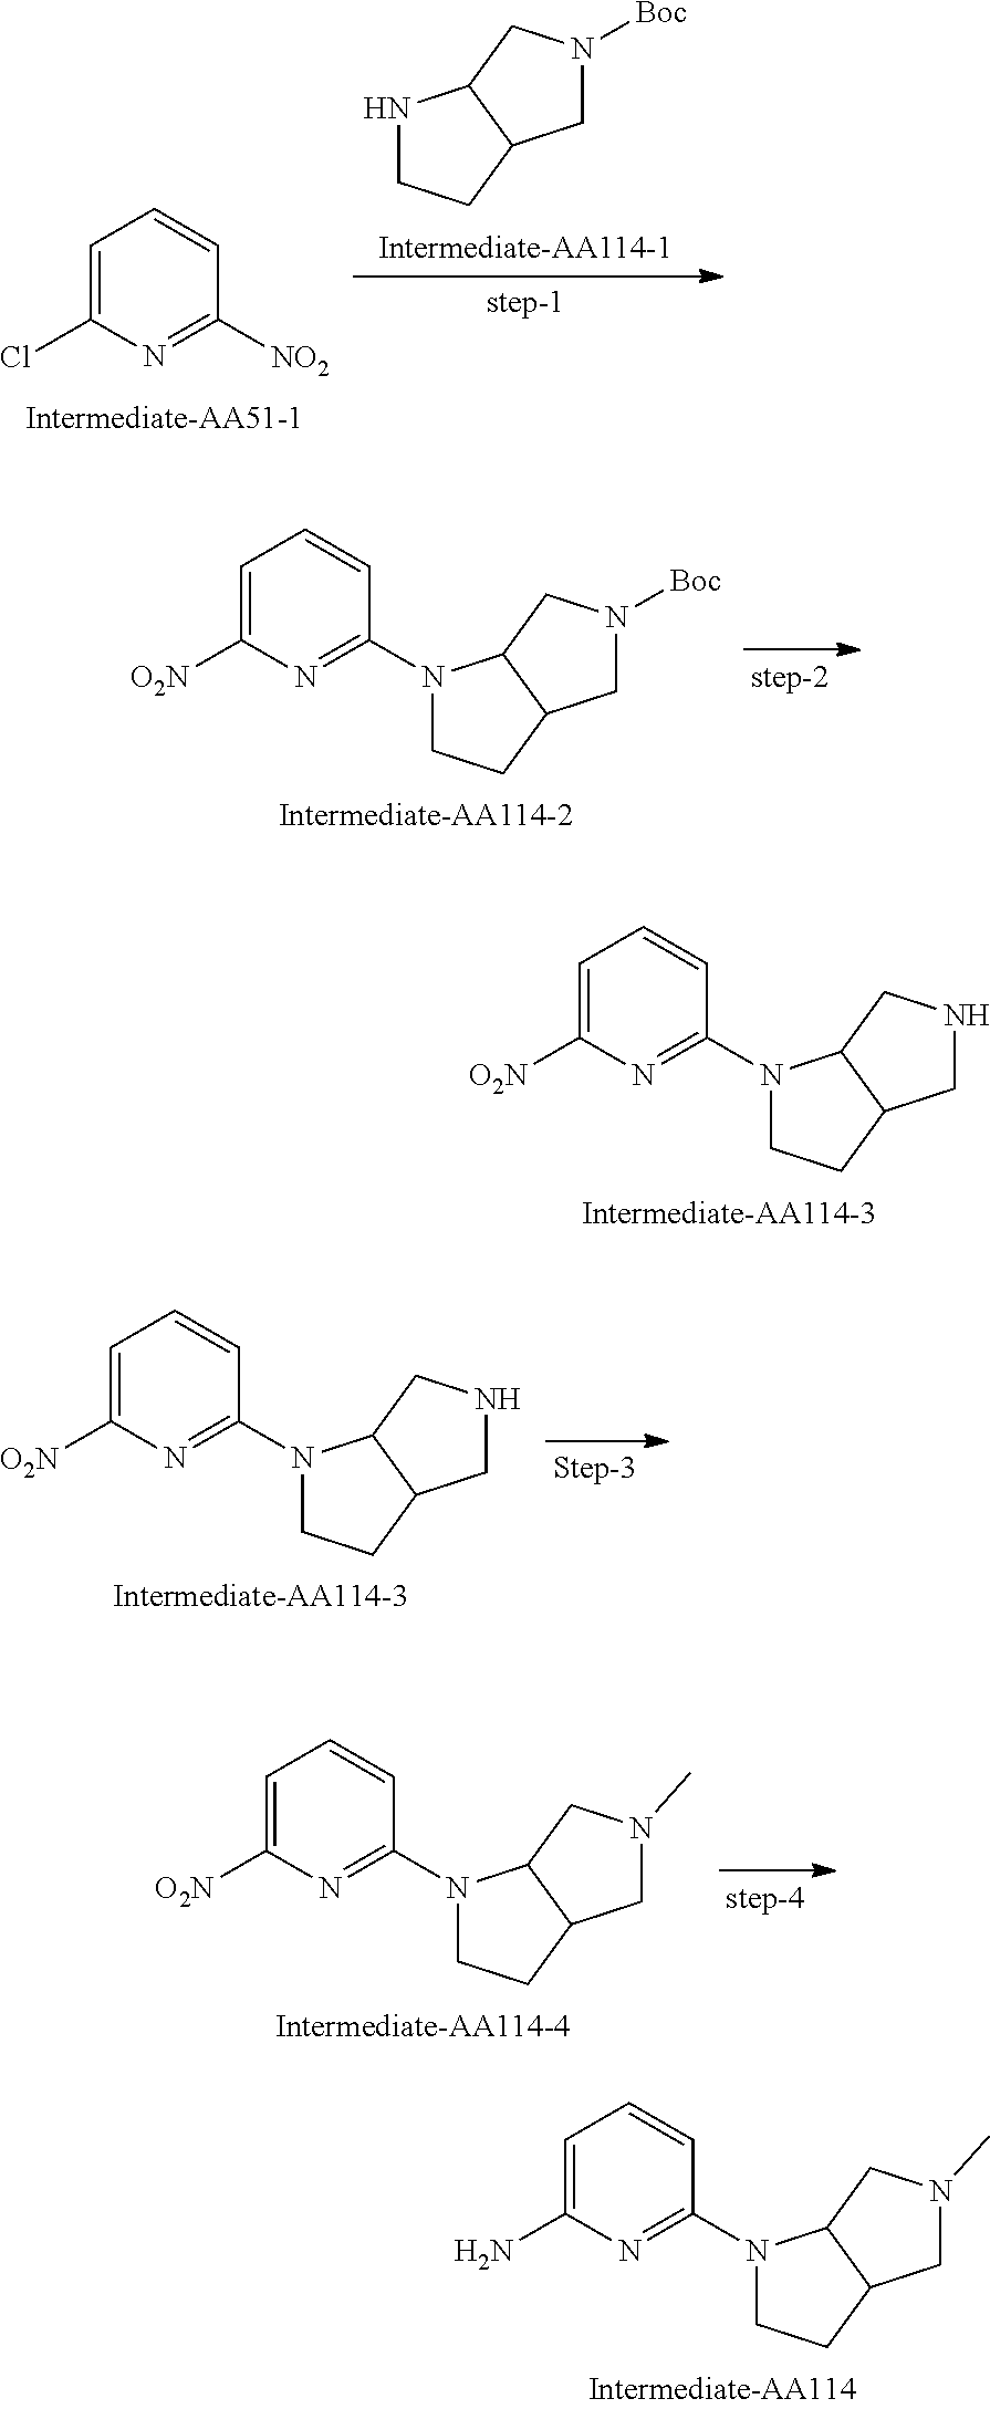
C1=C(Cl)N=C([NO2])C=C1.N1CCC2C1CN([Boc])C2.C1=C([O2N])N=C(N2CCC3C2CN([Boc])C3)C=C1.C1=C([O2N])N=C(N2CCC3C2CNC3)C=C1.C1=C([O2N])N=C(N2CCC3C2CNC3)C=C1.C1=C([O2N])N=C(N2CCC3C2CN(C)C3)C=C1.C1=C(N)N=C(N2CCC3C2CN(C)C3)C=C1
